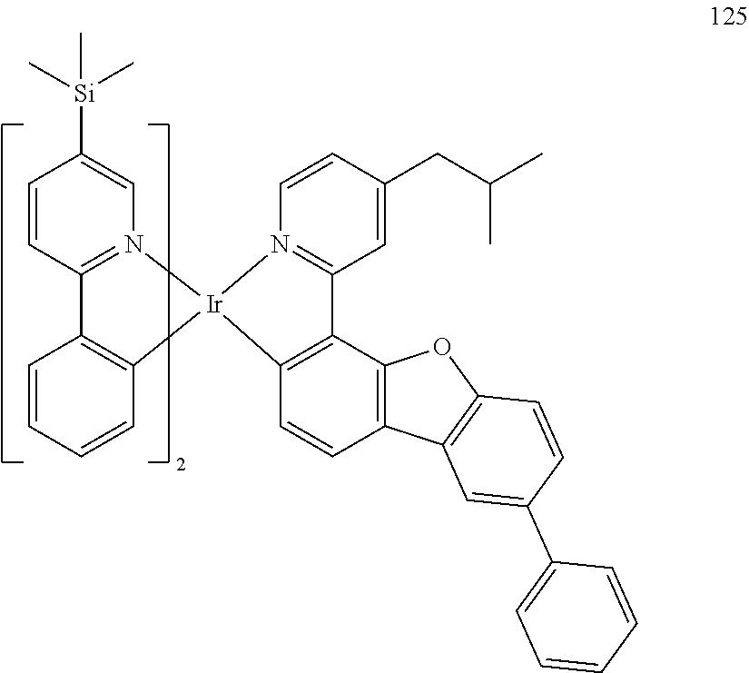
C1=CC2=N(C=C1[Si](C)(C)C)[Ir]1(C3=C2C=CC=C3)N2=C(C=C(CC(C)C)C=C2)C2=C1C=CC1=C2OC2=C1C=C(C1=CC=CC=C1)C=C2
